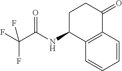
C12=C(C=CC=C1)C(=O)CCC2NC(C(F)(F)F)=O
